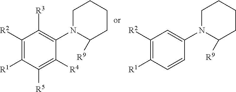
C1([R2])=C([R1])C([R5])=C([R4])C(N2C([R9])CCCC2)=C1[R3].C1([R2])=C([R1])C=CC(N2C([R9])CCCC2)=C1
